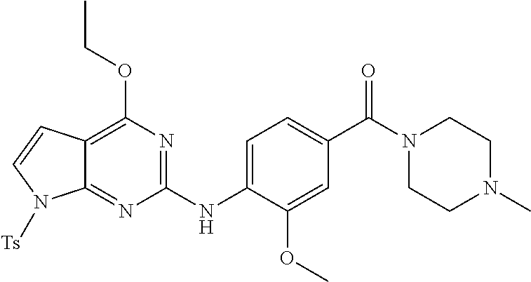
C1(NC2=CC=C(C(N3CCN(C)CC3)=O)C=C2OC)=NC(OCC)=C2C(=N1)N([Ts])C=C2
